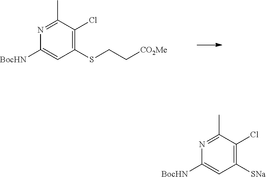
N1=C(C)C(Cl)=C(SCC[CO2Me])C=C1[BocHN].N1=C(C)C(Cl)=C([SNa])C=C1[BocHN]
